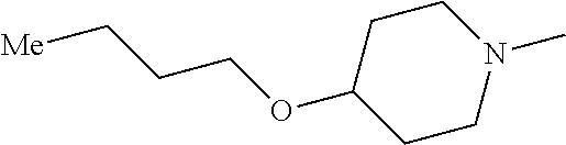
N1(C)CCC(OCCC[Me])CC1
